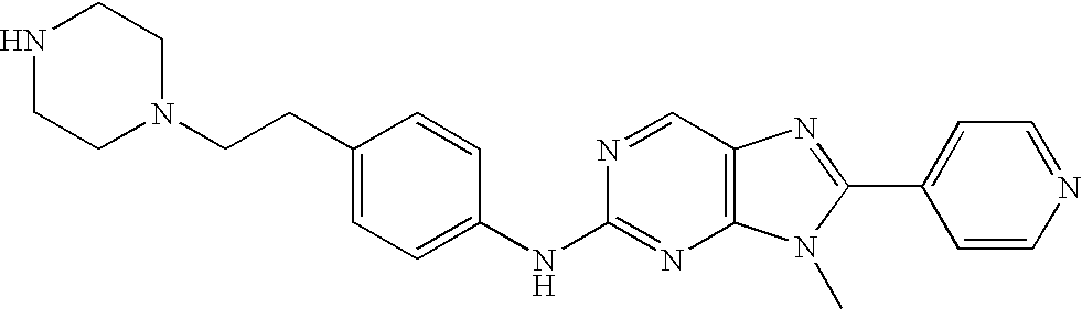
C1(CCN2CCNCC2)=CC=C(NC2=NC3=C(C=N2)N=C(C2=CC=NC=C2)N3C)C=C1
